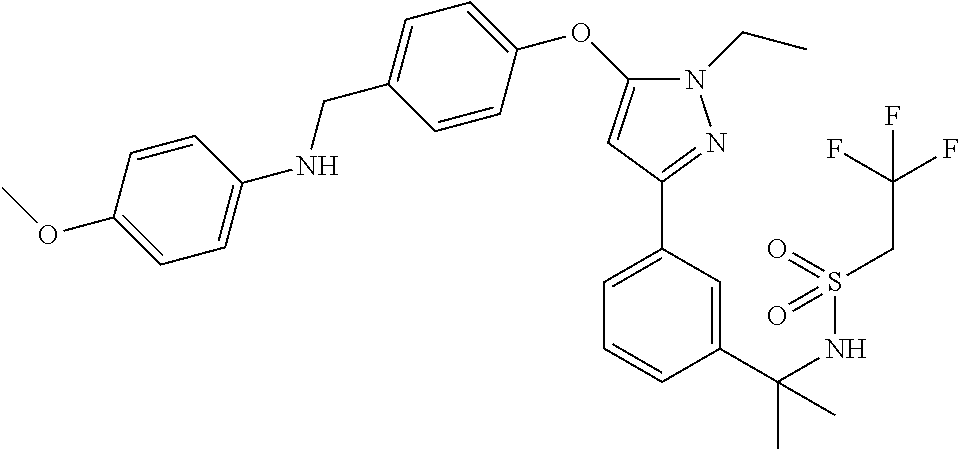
C1=C(C(NS(CC(F)(F)F)(=O)=O)(C)C)C=CC=C1C1=NN(CC)C(OC2=CC=C(CNC3=CC=C(OC)C=C3)C=C2)=C1
